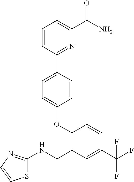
C1=CC(C2=NC(C(N)=O)=CC=C2)=CC=C1OC1=C(CNC2=NC=CS2)C=C(C(F)(F)F)C=C1
